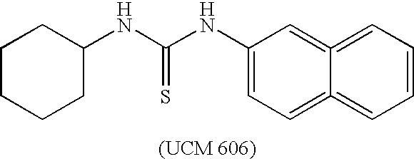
C1CCCC(NC(NC2=CC=C3=CC=CC=C3=C2)=S)C1
